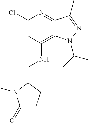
C1(Cl)=CC(NCC2N(C)C(=O)CC2)=C2C(=N1)C(C)=NN2C(C)C
